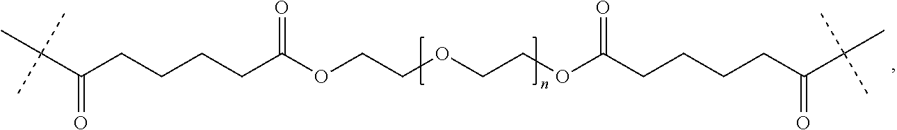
C(CCCC(OCCOCCOC(CCCCC(C(C)(C)C)=O)=O)=O)C(C(C)(C)C)=O
